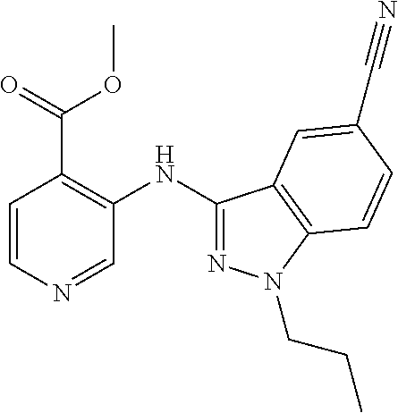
C1=CN=CC(NC2=NN(CCC)C3=C2C=C(C#N)C=C3)=C1C(OC)=O
